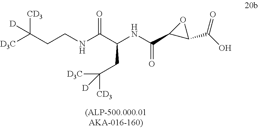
[D3C]C(CCNC(C(NC(C1C(C(O)=O)O1)=O)CC([CD3])([D3C])[D])=O)([CD3])[D]
